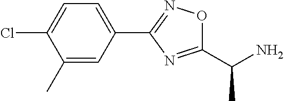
C1=C(Cl)C(C)=CC(C2=NOC(C(N)C)=N2)=C1
